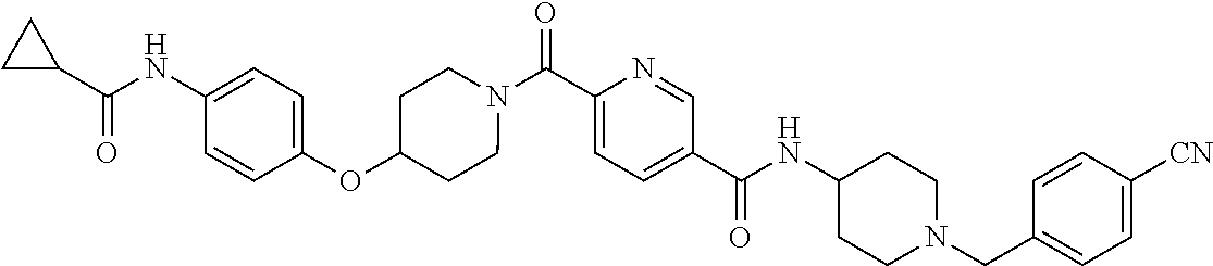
N(C(C1=CC=C(C(=O)N2CCC(OC3=CC=C(NC(C4CC4)=O)C=C3)CC2)N=C1)=O)C1CCN(CC2=CC=C([CN])C=C2)CC1
